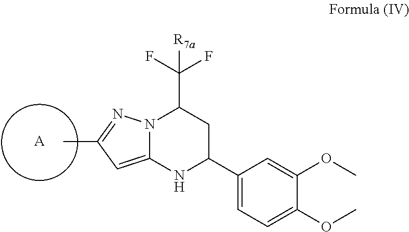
[A].C12=CC(C)=NN1C(C(F)(F)[R7a])CC(C1=CC=C(OC)C(OC)=C1)N2
